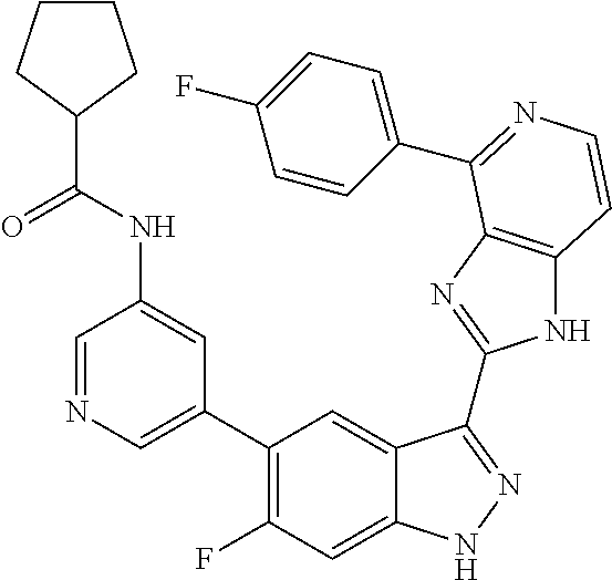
C1=C(C2=C(F)C=C3C(=C2)C(C2=NC4=C(N2)C=CN=C4C2=CC=C(F)C=C2)=NN3)C=C(NC(C2CCCC2)=O)C=N1
